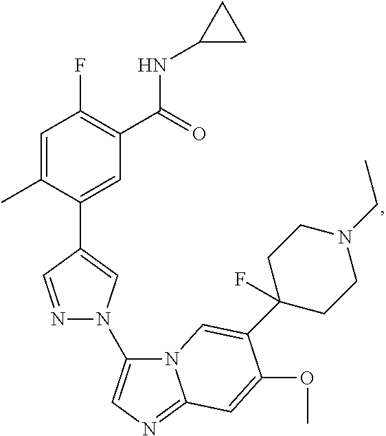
C1=C(C)C(C2=CN(C3=CN=C4N3C=C(C3(F)CCN(CC)CC3)C(OC)=C4)N=C2)=CC(C(=O)NC2CC2)=C1F
